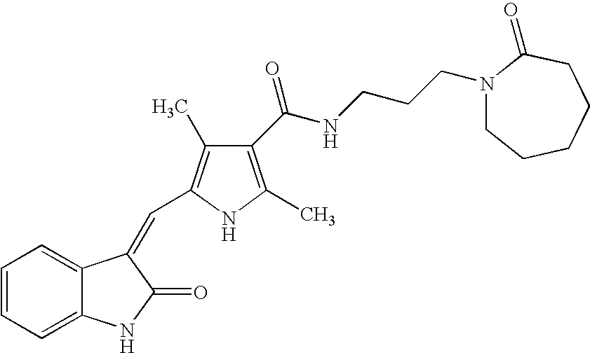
C1=CC=C2C(=C1)C(=CC1=C(C)C(C(NCCCN3CCCCCC3=O)=O)=C(C)N1)C(=O)N2
